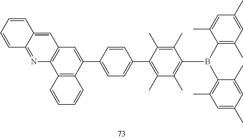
C12=C(C(C3=CC=C(C4=C(C)C(C)=C(B(C5=C(C)C=C(C)C=C5C)C5=C(C)C=C(C)C=C5C)C(C)=C4C)C=C3)=CC3=C1N=C1C(=C3)C=CC=C1)C=CC=C2
